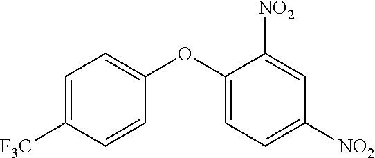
C1=C([F3C])C=CC(OC2=CC=C([NO2])C=C2[NO2])=C1
